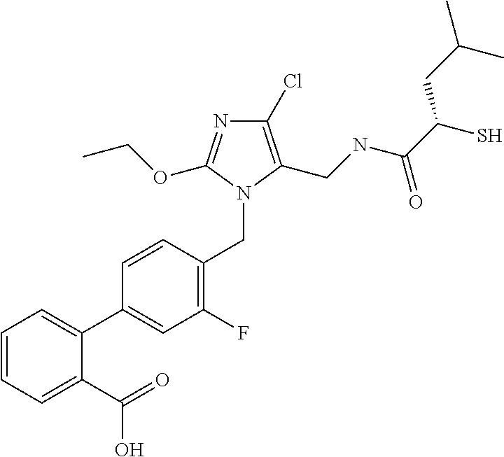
C1=CC=C(C(=O)O)C(C2=CC(F)=C(CN3C(CNC(C(S)CC(C)C)=O)=C(Cl)N=C3OCC)C=C2)=C1
